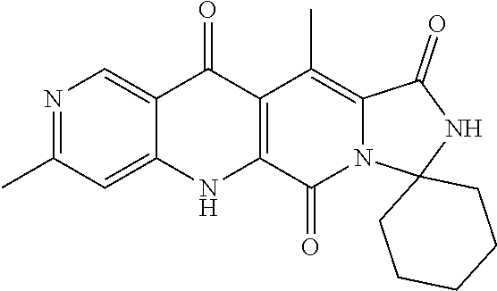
N1=C(C)C=C2C(=C1)C(=O)C1=C(N2)C(=O)N2C(=C1C)C(=O)NC21CCCCC1
